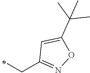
C1(CC)=NOC(C(C)(C)C)=C1
